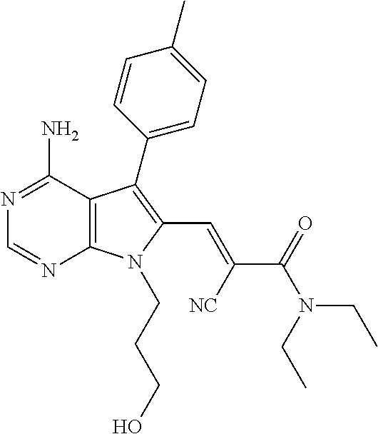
N1=C(N)C2=C(N=C1)N(CCCO)C(C=C([NC])C(=O)N(CC)CC)=C2C1=CC=C(C)C=C1
